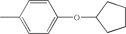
C1(C)=CC=C(OC2CCCC2)C=C1
